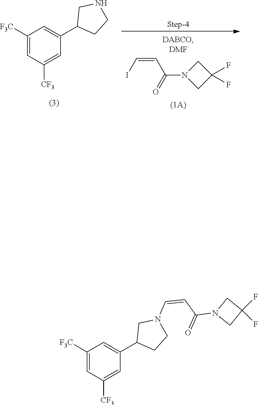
C1=C([CF3])C=C([F3C])C=C1C1CN(C=CC(N2CC(F)(F)C2)=O)CC1.IC=CC(=O)N1CC(F)(F)C1.C1=C([CF3])C=C([F3C])C=C1C1CNCC1
